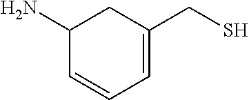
C1=C(CS)CC(N)C=C1
